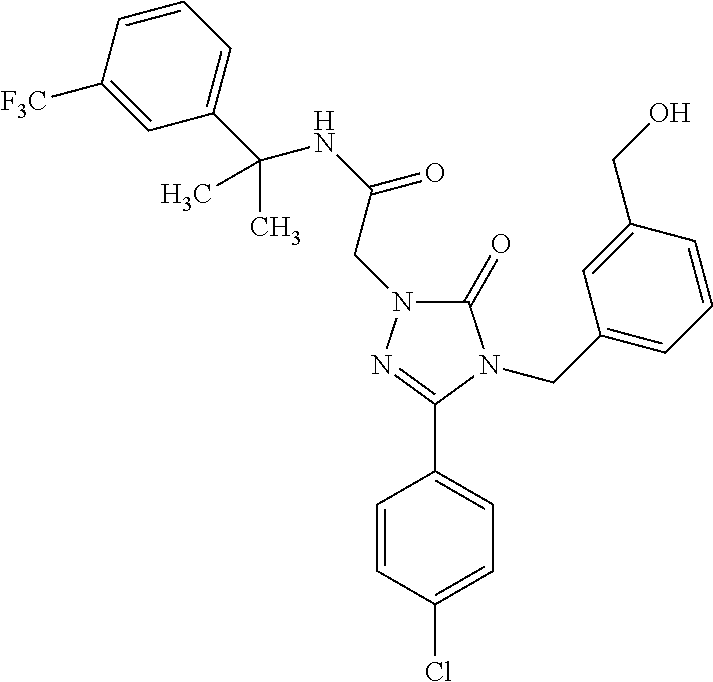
C1(Cl)=CC=C(C2=NN(CC(NC(C3=CC=CC([F3C])=C3)(C)C)=O)C(=O)N2CC2=CC=CC(CO)=C2)C=C1
